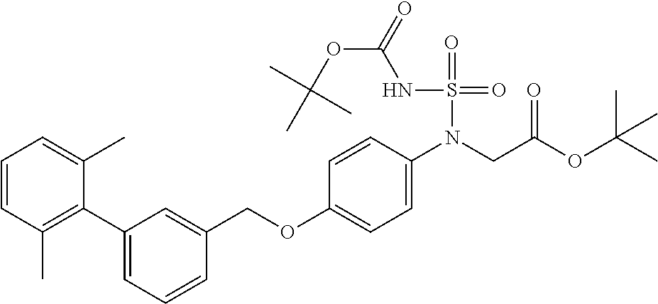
C1=CC(C)=C(C2=CC=CC(COC3=CC=C(N(CC(OC(C)(C)C)=O)S(NC(OC(C)(C)C)=O)(=O)=O)C=C3)=C2)C(C)=C1
